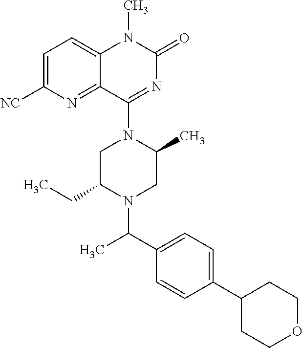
C1C(CC)N(C(C2=CC=C(C3CCOCC3)C=C2)C)CC(C)N1C1=NC(=O)N(C)C2=CC=C([NC])N=C12
